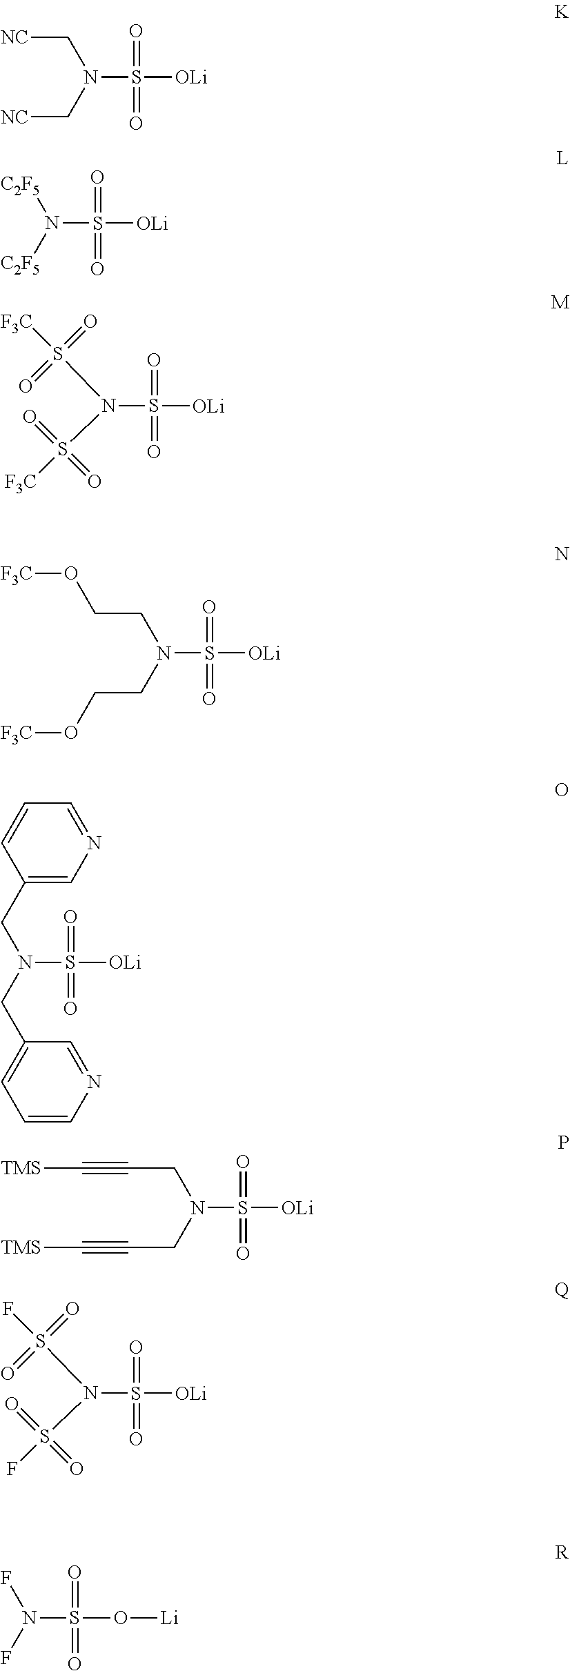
O=S(=O)(N(C[NC])C[NC])[OLi].O=S(=O)(N([C2F5])[C2F5])[OLi].O=S(=O)(N(S([F3C])(=O)=O)S([F3C])(=O)=O)[OLi].O=S(=O)(N(CCO[F3C])CCO[F3C])[OLi].O=S(=O)(N(CC1=CC=CN=C1)CC1=CN=CC=C1)[OLi].O=S(=O)(N(CC#C[TMS])CC#C[TMS])[OLi].O=S(=O)(N(S(F)(=O)=O)S(F)(=O)=O)[OLi].O=S(=O)(N(F)F)O[Li]
